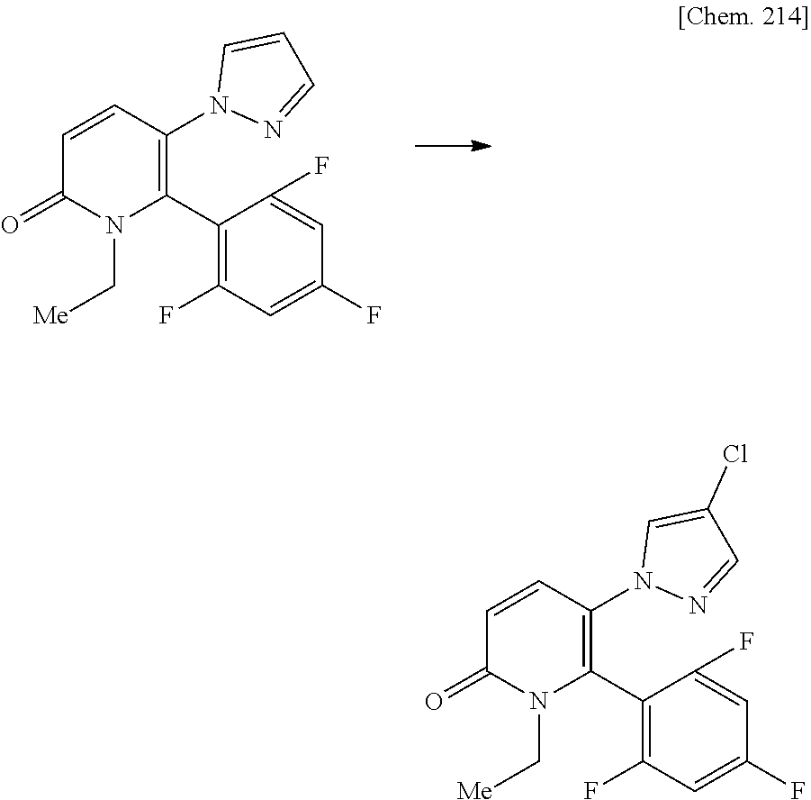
C1=CC(N2N=CC=C2)=C(C2=C(F)C=C(F)C=C2F)N(C[Me])C1=O.C1=CC(N2N=CC(Cl)=C2)=C(C2=C(F)C=C(F)C=C2F)N(C[Me])C1=O
